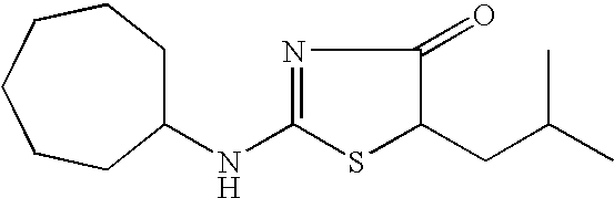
C(C1SC(NC2CCCCCC2)=NC1=O)C(C)C
